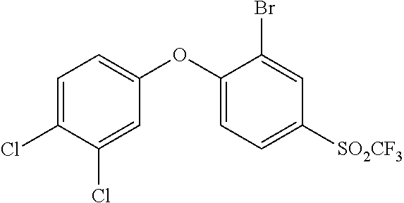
C1=C(Cl)C(Cl)=CC(OC2=CC=C([SO2CF3])C=C2Br)=C1
